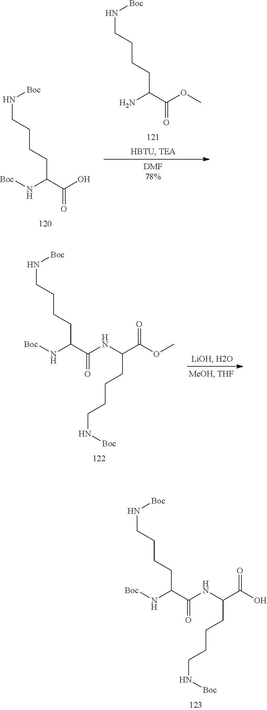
[Boc]NC(C(O)=O)CCCCN[Boc].NC(C(OC)=O)CCCCN[Boc].[Boc]NC(C(NC(C(O)=O)CCCCN[Boc])=O)CCCCN[Boc].[Boc]NC(C(NC(C(OC)=O)CCCCN[Boc])=O)CCCCN[Boc]
